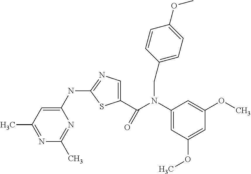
C1(C)=NC(C)=NC(NC2=NC=C(C(N(C3=CC(OC)=CC(OC)=C3)CC3=CC=C(OC)C=C3)=O)S2)=C1
